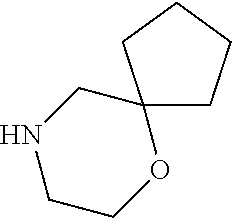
C12(CCCC1)CNCCO2
